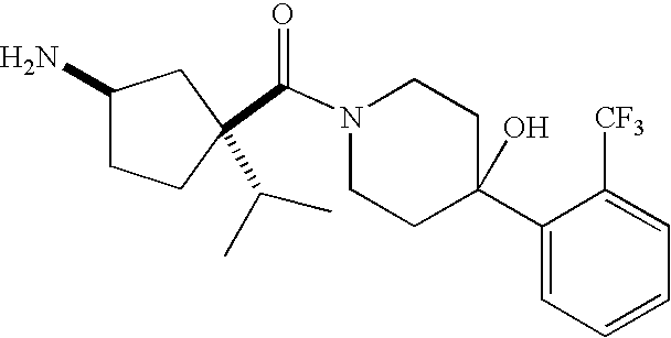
C(N1CCC(C2=CC=CC=C2[CF3])(O)CC1)(=O)C1(C(C)C)CCC(N)C1
